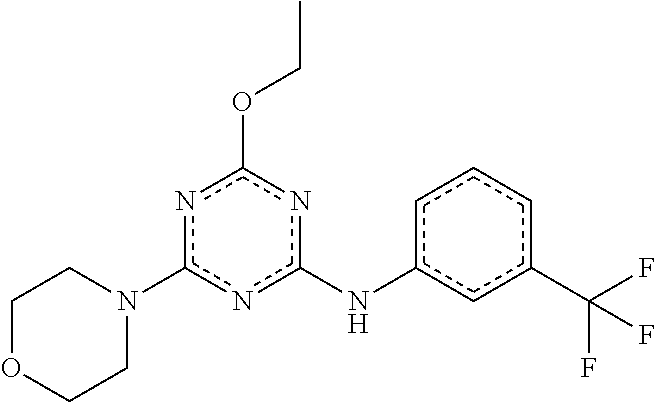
N1(c2nc(Nc3cccc(C(F)(F)F)c3)nc(OCC)n2)CCOCC1
